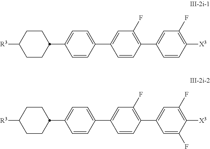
C1CC([R3])CCC1C1=CC=C(C2=CC(F)=C(C3=CC(F)=C([X3])C=C3)C=C2)C=C1.C1CC([R3])CCC1C1=CC=C(C2=CC(F)=C(C3=CC(F)=C([X3])C(F)=C3)C=C2)C=C1
